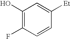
C1(O)=C(F)C=CC([Et])=C1
